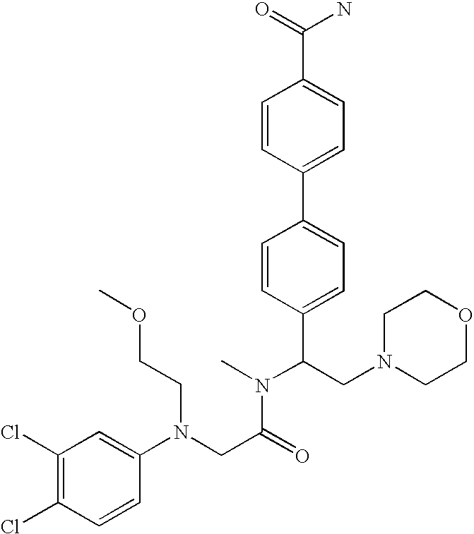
C1(Cl)=C(Cl)C=C(N(CC(=O)N(C(C2=CC=C(C3=CC=C(C(N)=O)C=C3)C=C2)CN2CCOCC2)C)CCOC)C=C1
